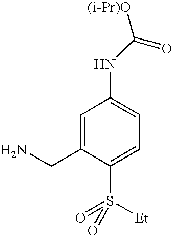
C1=C(CN)C(S([Et])(=O)=O)=CC=C1NC([(i-Pr)O])=O
